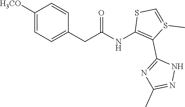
C1=CC(CC(NC2=C(C3=NC(C)=NN3)S(C)=CS2)=O)=CC=C1[H3CO]
